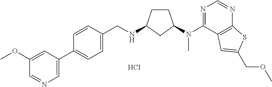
C1=CC(C2=CN=CC(OC)=C2)=CC=C1CNC1CCC(N(C2=NC=NC3=C2C=C(COC)S3)C)C1.Cl
